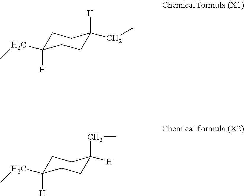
C1C([H])(CC)CCC([H])(CC)C1.C1C([H])(CC)CCC(CC)([H])C1
